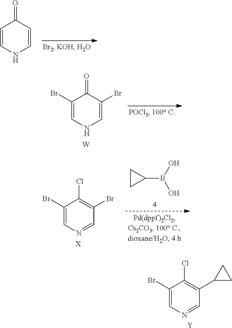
C1=CNC=CC1=O.C1(Br)=CNC=C(Br)C1=O.[W].C1(Br)=CN=CC(C2CC2)=C1Cl.[Y].B(C1CC1)(O)O.C1(Br)=CN=CC(Br)=C1Cl.[X]
